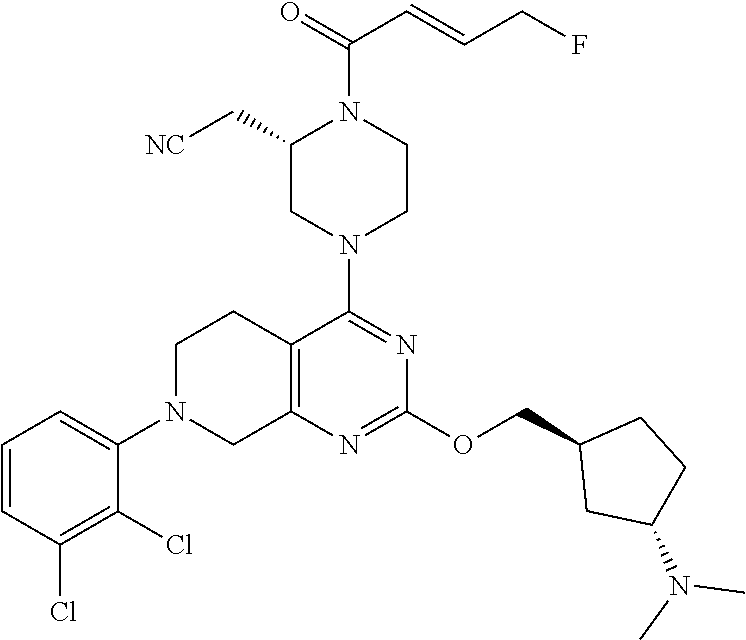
C1=CC(Cl)=C(Cl)C(N2CC3=C(CC2)C(N2CCN(C(=O)C=CCF)C(C[NC])C2)=NC(OCC2CC(N(C)C)CC2)=N3)=C1
